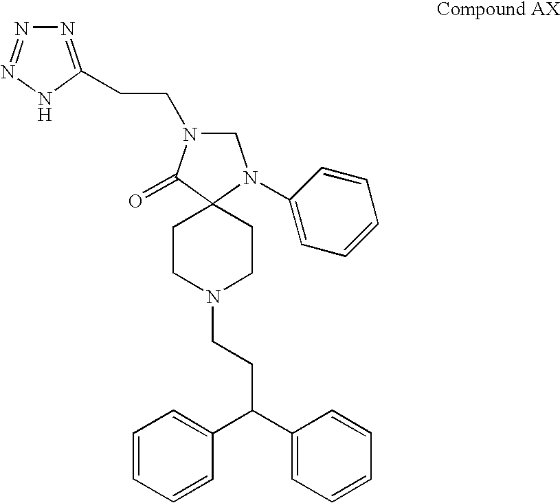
C1N(C2=CC=CC=C2)C2(C(=O)N1CCC1=NN=NN1)CCN(CCC(C1=CC=CC=C1)C1=CC=CC=C1)CC2
